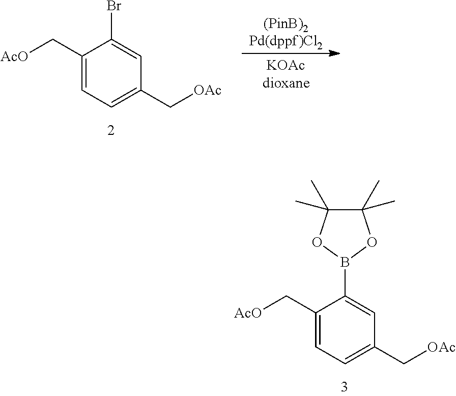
C1(C[AcO])=CC=C(C[OAc])C=C1Br.C1(C[AcO])=CC=C(C[OAc])C=C1B1OC(C)(C)C(C)(C)O1
